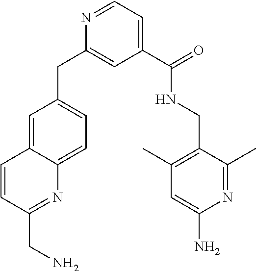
C1=C2C(=CC=C1CC1=CC(C(=O)NCC3=C(C)C=C(N)N=C3C)=CC=N1)N=C(CN)C=C2
